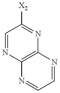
C1=NC2=C(N=C1[X2])N=CC=N2
